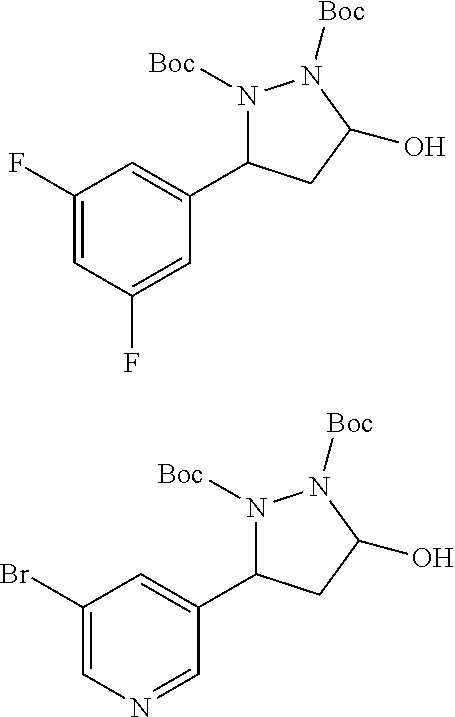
N1([Boc])C(C2=CC(F)=CC(F)=C2)CC(O)N1[Boc].N1([Boc])C(C2=CC(Br)=CN=C2)CC(O)N1[Boc]
